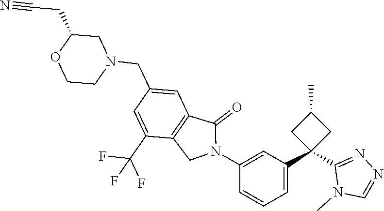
C1(CN2CC(CC#N)OCC2)=CC2=C(C(C(F)(F)F)=C1)CN(C1=CC(C3(C4=NN=CN4C)CC(C)C3)=CC=C1)C2=O
